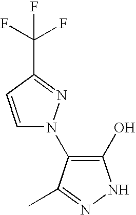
C1=CC(C(F)(F)F)=NN1C1=C(O)NN=C1C
